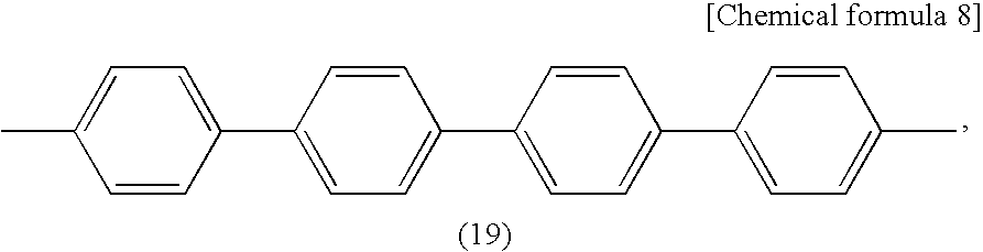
C1(C2=CC=C(C)C=C2)=CC=C(C2=CC=C(C3=CC=C(C)C=C3)C=C2)C=C1
